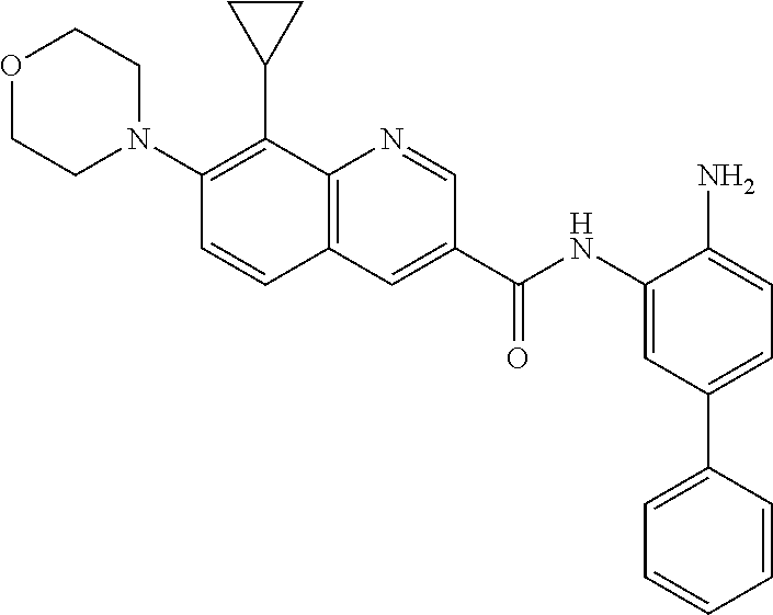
C12=C(C=C(C(NC3=CC(C4=CC=CC=C4)=CC=C3N)=O)C=N1)C=CC(N1CCOCC1)=C2C1CC1
